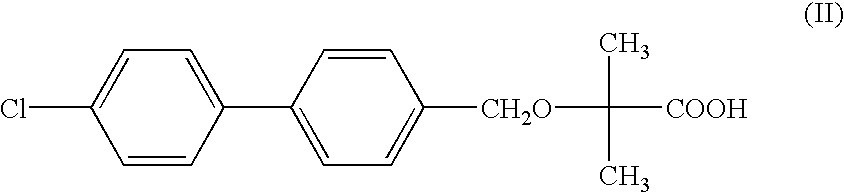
C1=CC(C2=CC=C([CH2O]C(C)([COOH])C)C=C2)=CC=C1Cl
